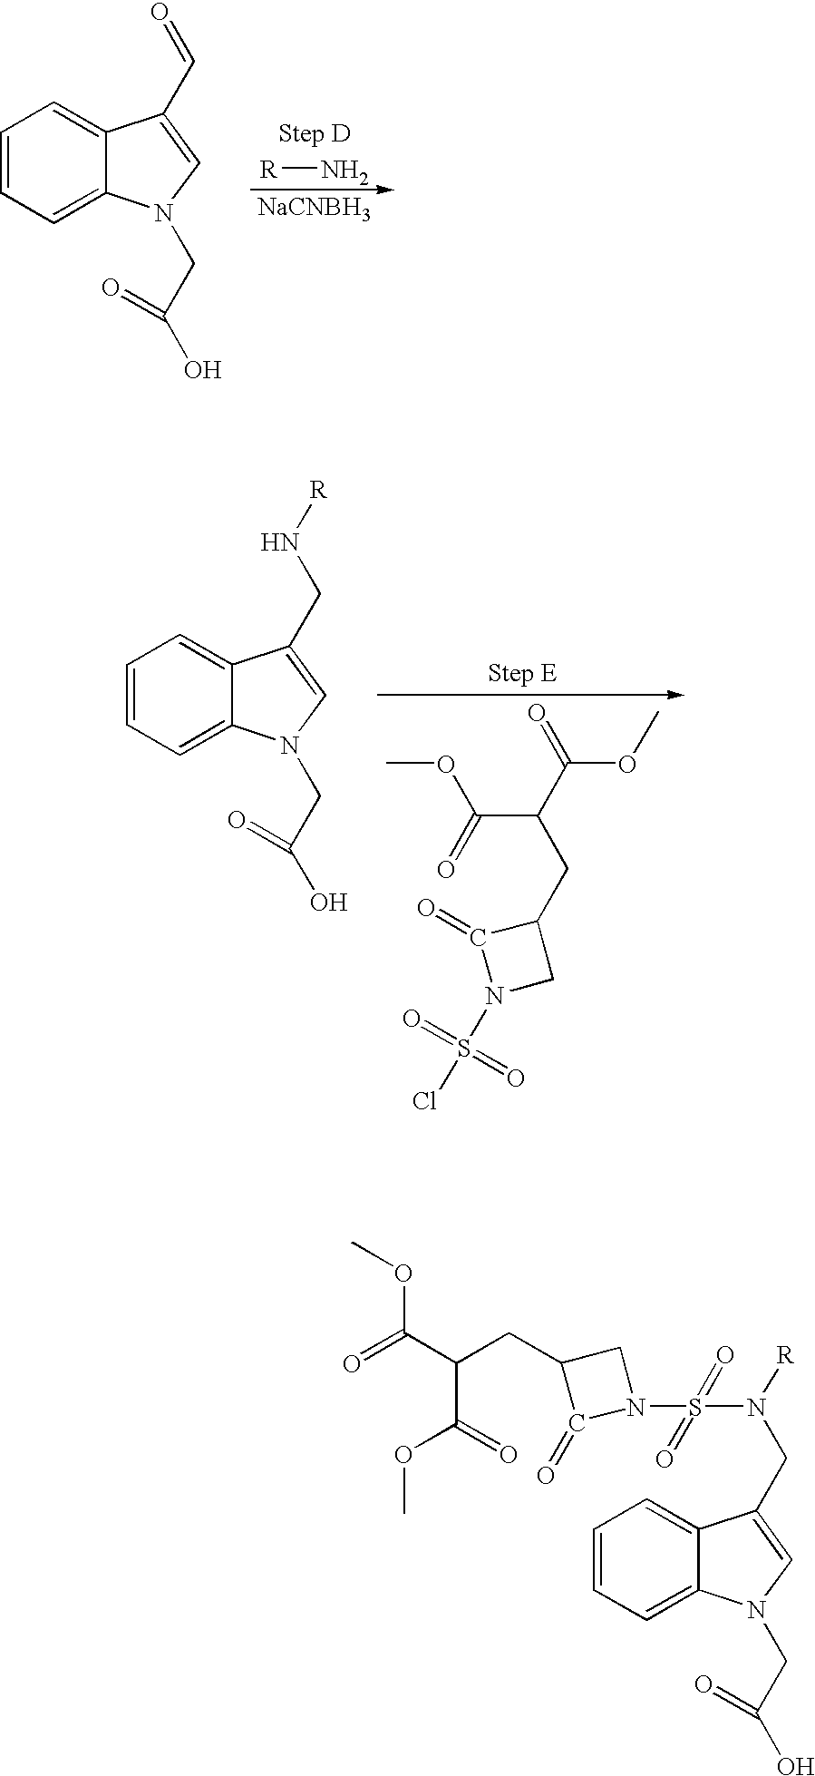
C1=CC=C2C(=C1)C(C=O)=CN2CC(=O)O.[R]N.[NaCNBH3].C1=CC=C2C(=C1)C(CN[R])=CN2CC(=O)O.COC(=O)C(CC1C(=O)N(S(Cl)(=O)=O)C1)C(OC)=O.C1=CC=C2C(=C1)C(CN([R])S(=O)(=O)N1C(=O)C(CC(C(=O)OC)C(OC)=O)C1)=CN2CC(=O)O
